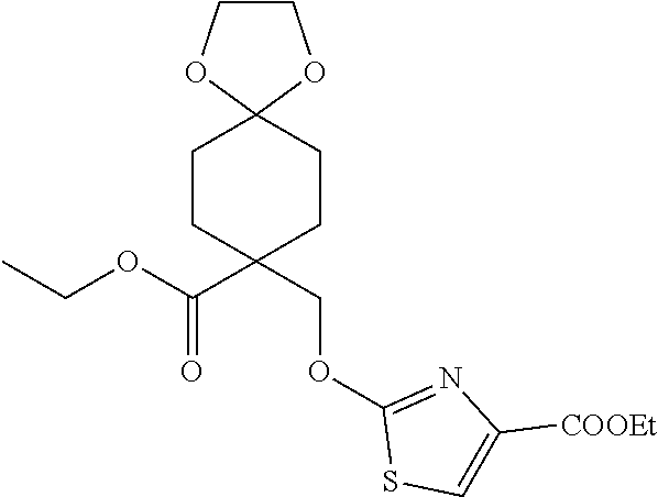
C12(CCC(C(=O)OCC)(COC3=NC([COOEt])=CS3)CC1)OCCO2
